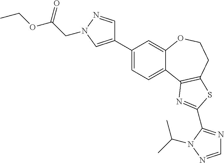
C1(C2=CN(CC(OCC)=O)N=C2)=CC=C2C(=C1)OCCC1=C2N=C(C2=NC=NN2C(C)C)S1
